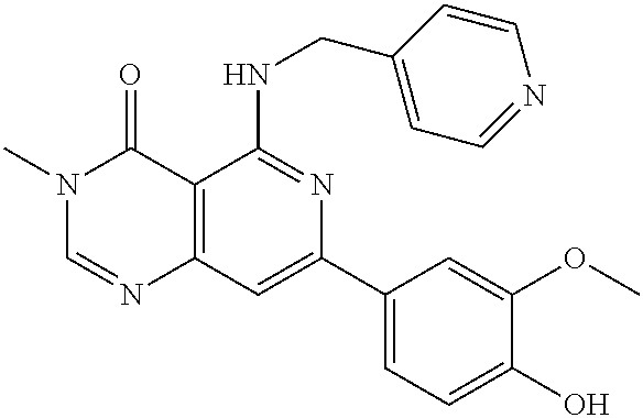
C12=C(C=C(C3=CC=C(O)C(OC)=C3)N=C1NCC1=CC=NC=C1)N=CN(C)C2=O
